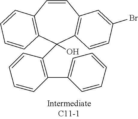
C1=CC2=C(C=CC(Br)=C2)C(C2=C(C3=CC=CC=C3)C=CC=C2)(O)C2=C1C=CC=C2
